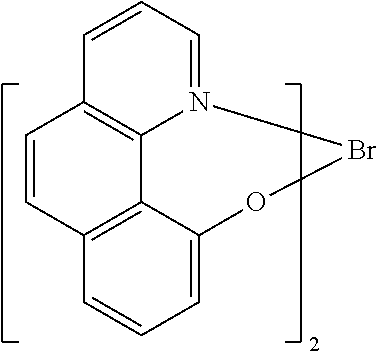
C12=C3C=CC=C1OBrN1=CC=CC(=C21)C=C3
